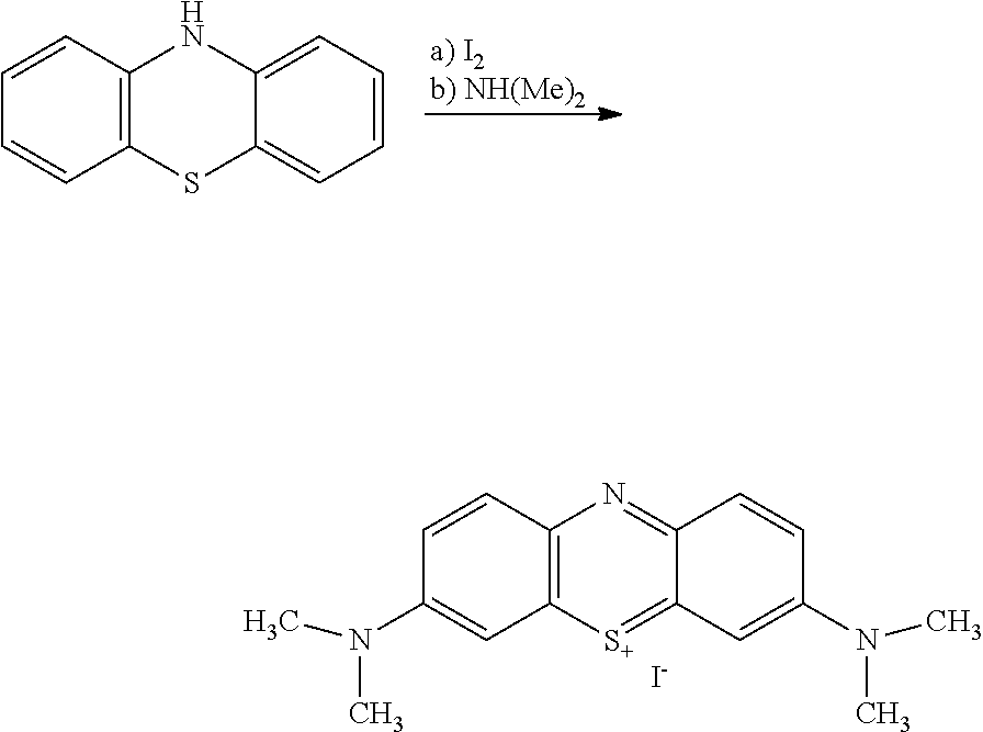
C1=CC=CC2=C1NC1=CC=CC=C1S2.C12=C([S+]=C3C(=N1)C=CC(N(C)C)=C3)C=C(N(C)C)C=C2.[I-]
